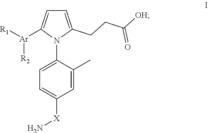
C1=C(CCC(=O)[OH])N(C2=CC=C([X]N)C=C2C)C([Ar]([R1])[R2])=C1
